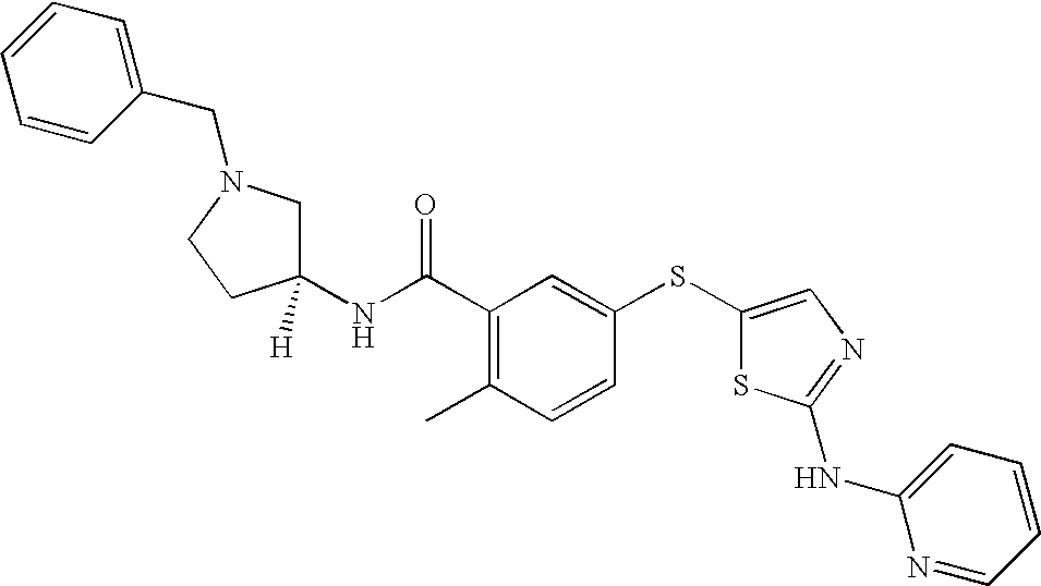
N(C(C1=C(C)C=CC(SC2=CN=C(NC3=CC=CC=N3)S2)=C1)=O)C1([H])CN(CC2=CC=CC=C2)CC1
